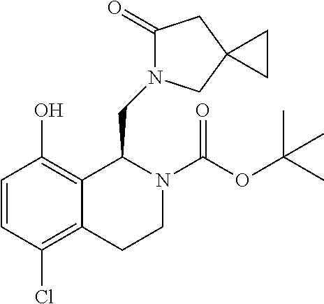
C1=CC(Cl)=C2C(=C1O)C(CN1C(=O)CC3(C1)CC3)N(C(OC(C)(C)C)=O)CC2
